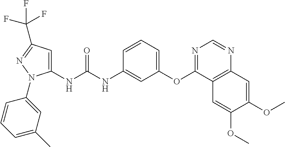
C1(NC(NC2=CC(OC3=NC=NC4=C3C=C(OC)C(OC)=C4)=CC=C2)=O)=CC(C(F)(F)F)=NN1C1=CC(C)=CC=C1
